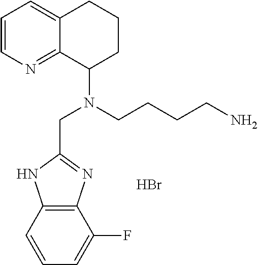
C(N(CCCCN)C1CCCC2=CC=CN=C12)C1=NC2=C(N1)C=CC=C2F.Br
